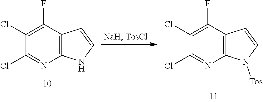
C1(Cl)=C(F)C2=C(N=C1Cl)NC=C2.C1(Cl)=C(F)C2=C(N=C1Cl)N([Tos])C=C2
